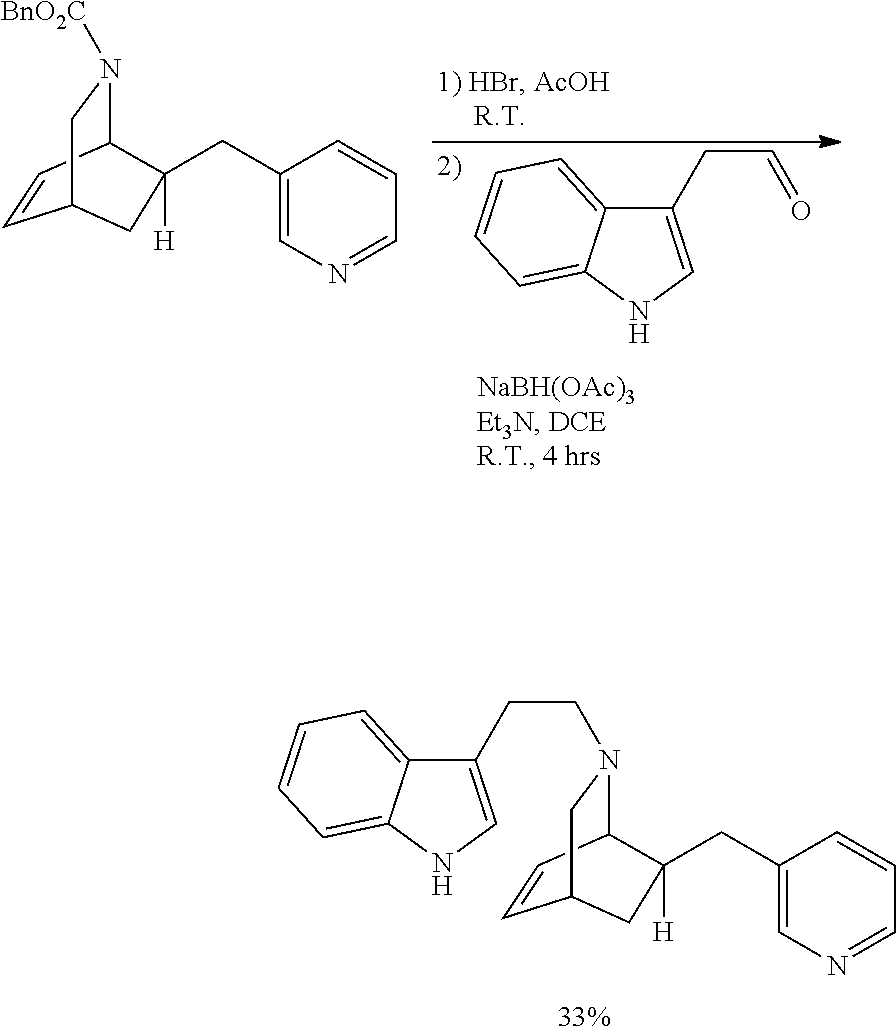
C1=CC2N([BnO2C])CC1CC2(CC1=CN=CC=C1)[H].C1(CC=O)=CNC2=CC=CC=C12.C1(CCN2C3C=CC(C2)CC3(CC2=CN=CC=C2)[H])=CNC2=CC=CC=C12
